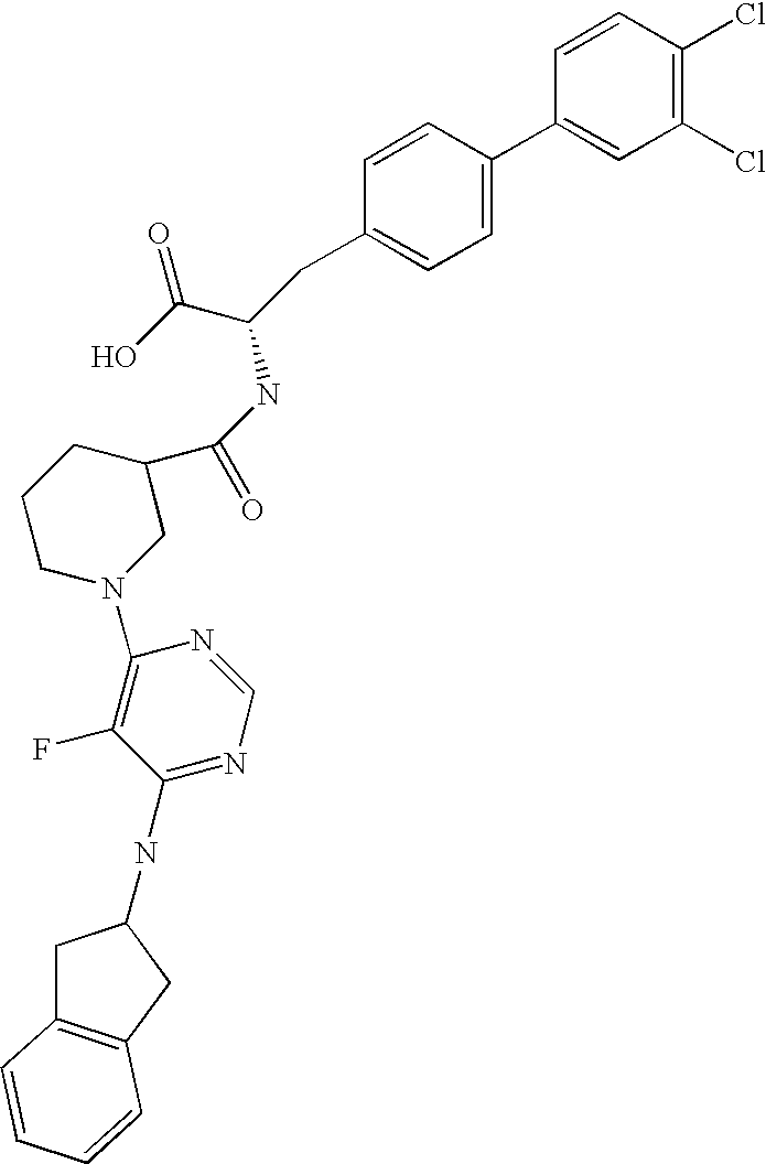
C1=CC(Cl)=C(Cl)C=C1C1=CC=C(CC(C(=O)O)NC(C2CCCN(C3=C(F)C(NC4CC5=C(C4)C=CC=C5)=NC=N3)C2)=O)C=C1
